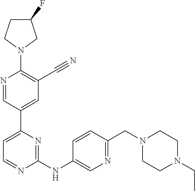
N1=CC(C2=CC=NC(NC3=CN=C(CN4CCN(CC)CC4)C=C3)=N2)=CC(C#N)=C1N1CC(F)CC1
